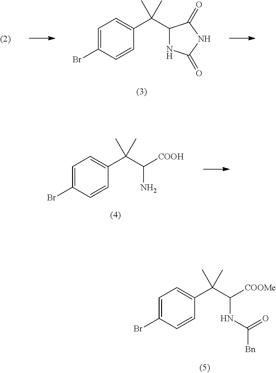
C1=C(Br)C=CC(C(C2NC(=O)NC2=O)(C)C)=C1.C1=C(Br)C=CC(C(C([COOH])N)(C)C)=C1.C1=C(Br)C=CC(C(C([COOMe])NC([Bn])=O)(C)C)=C1
